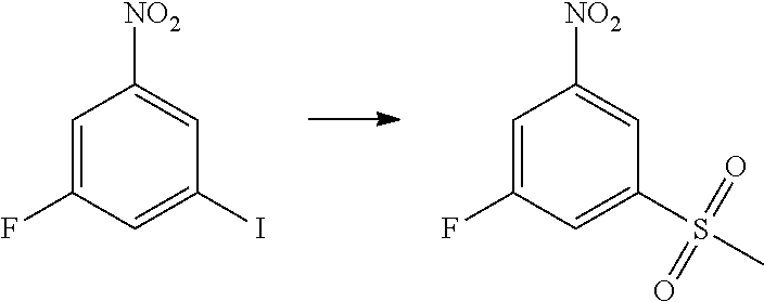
C1=C(F)C=C(I)C=C1[NO2].C1=C(F)C=C(S(=O)(=O)C)C=C1[NO2]
